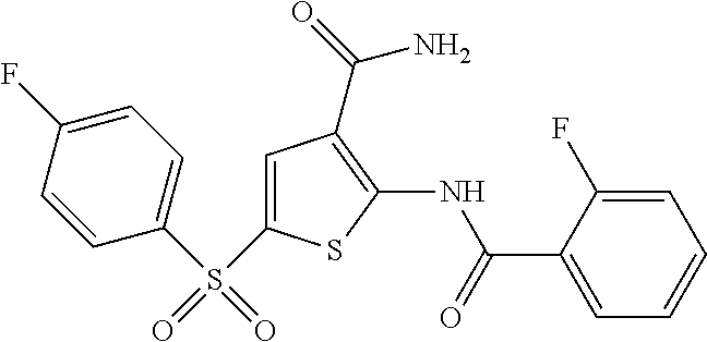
C1=C(F)C=CC(S(C2=CC(C(N)=O)=C(NC(C3=CC=CC=C3F)=O)S2)(=O)=O)=C1
